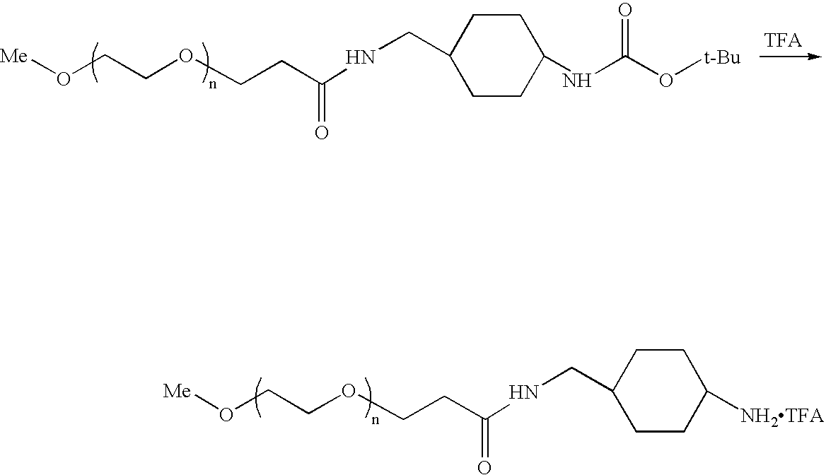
N(C(CCOCCO[Me])=O)CC1CCC(NC(O[t-Bu])=O)CC1.N(C(CCOCCO[Me])=O)CC1CCC([NH2TFA])CC1
